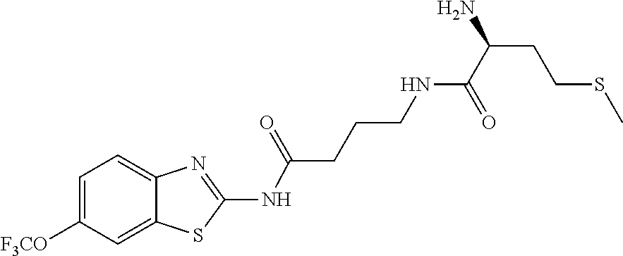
C1=C([F3CO])C=C2C(=C1)N=C(NC(=O)CCCNC(C(N)CCSC)=O)S2
